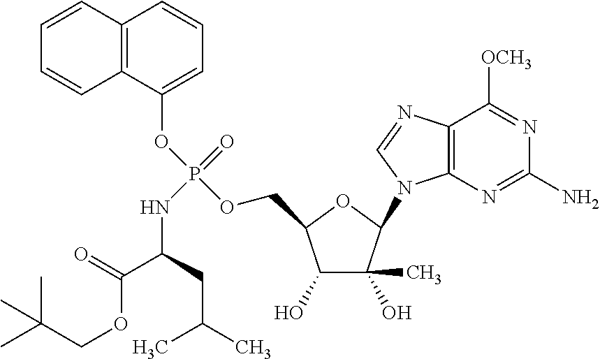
C1(O)C(C)(O)C(N2C3=C(N=C2)C([OCH3])=NC(N)=N3)OC1COP(OC1=CC=CC2=C1C=CC=C2)(=O)NC(C(OCC(C)(C)C)=O)CC(C)C
